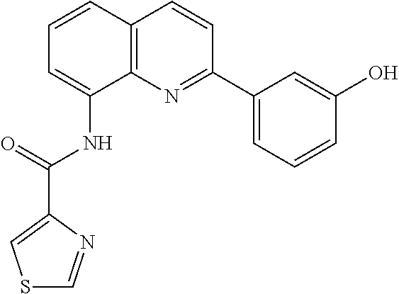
C1=CC2=C(C(NC(=O)C3=CSC=N3)=C1)N=C(C1=CC=CC(O)=C1)C=C2
